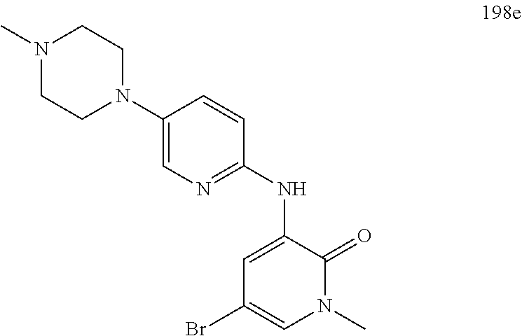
C1=C(NC2=NC=C(N3CCN(C)CC3)C=C2)C(=O)N(C)C=C1Br
